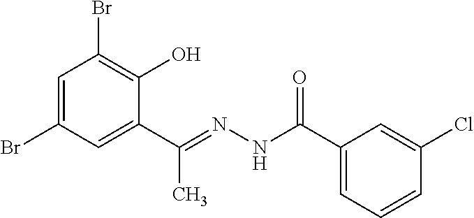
C1=C(Br)C=C(C(C)=NNC(=O)C2=CC=CC(Cl)=C2)C(O)=C1Br
